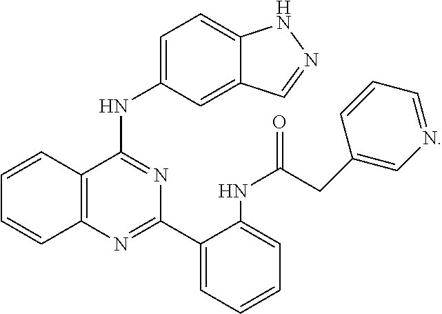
C1=CC2=C(C=C1)N=C(C1=CC=CC=C1NC(=O)CC1=CN=CC=C1)N=C2NC1=CC=C2C(=C1)C=NN2
